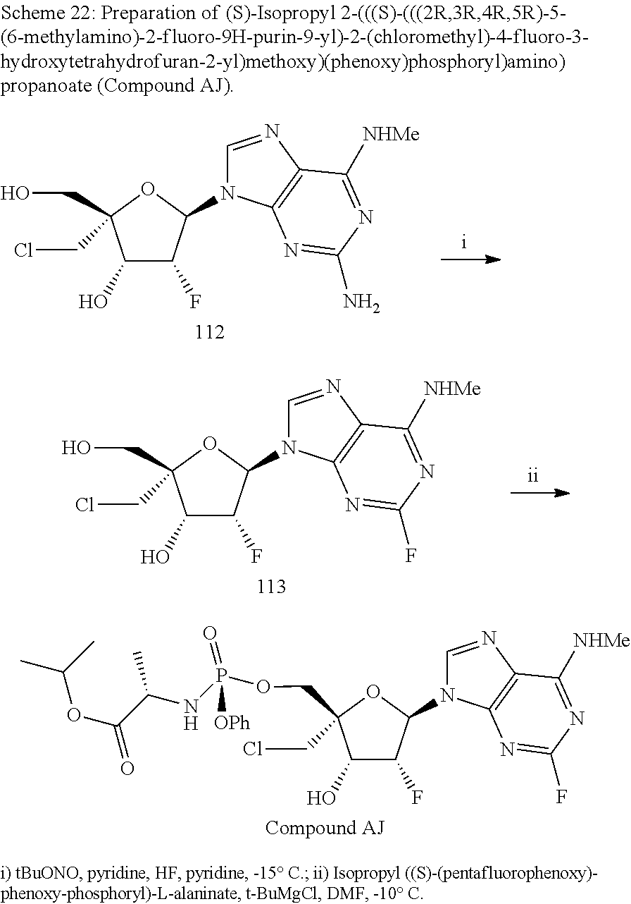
C1(O)C(F)C(N2C=NC3=C2N=C(N)N=C3[NHMe])OC1(CO)CCl.C1(O)C(F)C(N2C=NC3=C2N=C(F)N=C3[NHMe])OC1(CO)CCl.C1(O)C(F)C(N2C=NC3=C2N=C(F)N=C3[NHMe])OC1(COP(NC(C(=O)OC(C)C)C)(=O)[OPh])CCl
